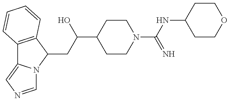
C12=C(C(CC(C3CCN(C(NC4CCOCC4)=N)CC3)O)N3C1=CN=C3)C=CC=C2
